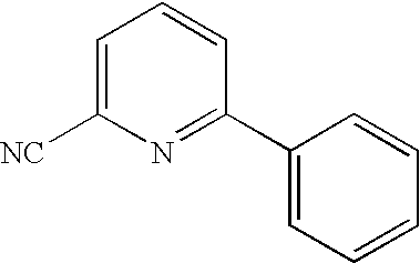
C1=C([NC])N=C(C2=CC=CC=C2)C=C1
